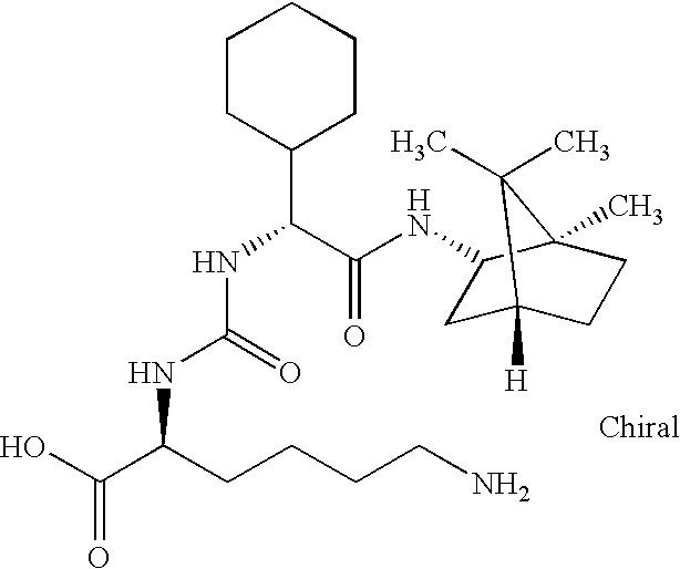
C(C(NC1CC2([H])CCC1(C)C2(C)C)=O)(C1CCCCC1)NC(NC(C(O)=O)CCCCN)=O
